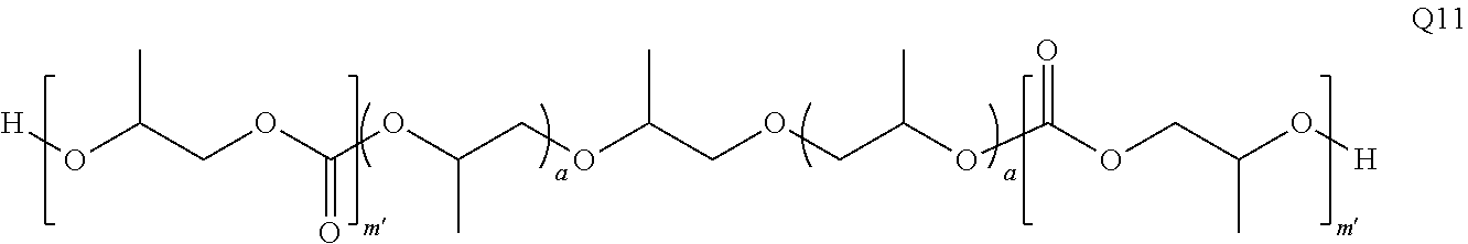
O(C(COC(OC(COC(COCC(OC(OCC(O[H])C)=O)C)C)C)=O)C)[H]
